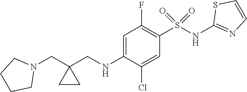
C1=C(NCC2(CN3CCCC3)CC2)C(Cl)=CC(S(NC2=NC=CS2)(=O)=O)=C1F
